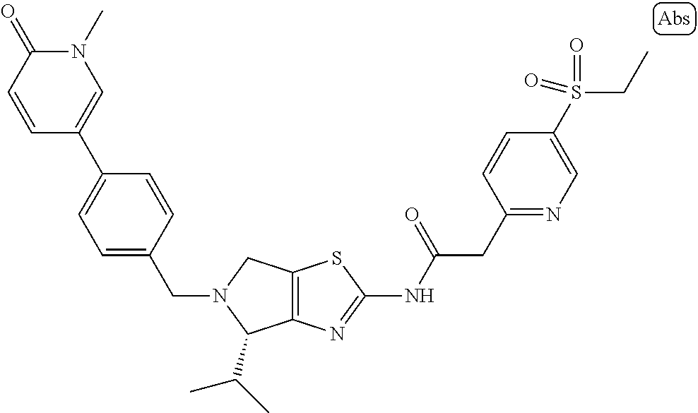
C1=C(CN2C(C(C)C)C3=C(C2)SC(NC(CC2=NC=C(S(CC)(=O)=O)C=C2)=O)=N3)C=CC(C2=CN(C)C(=O)C=C2)=C1
